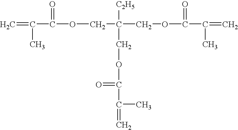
C=C(C)C(=O)OCC([C2H5])(COC(=O)C(C)=C)COC(=O)C(C)=C
